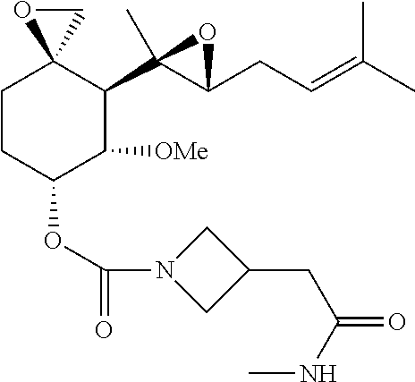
C1CC(OC(=O)N2CC(CC(NC)=O)C2)C([OMe])C(C2(C)C(CC=C(C)C)O2)C12CO2
